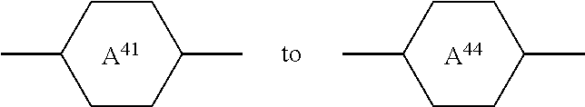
C1CC(C)CCC1C.[A41].C1CC(C)CCC1C.[A44]
